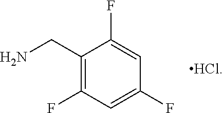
C1(CN)=C(F)C=C(F)C=C1F.[HCl]
